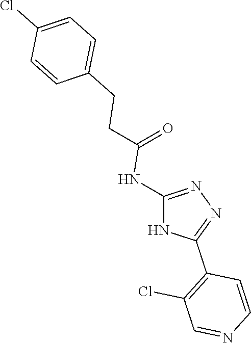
C(=O)(NC1=NN=C(C2=C(Cl)C=NC=C2)N1)CCC1=CC=C(Cl)C=C1
